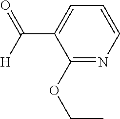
C1=CN=C(OCC)C(C([H])=O)=C1
